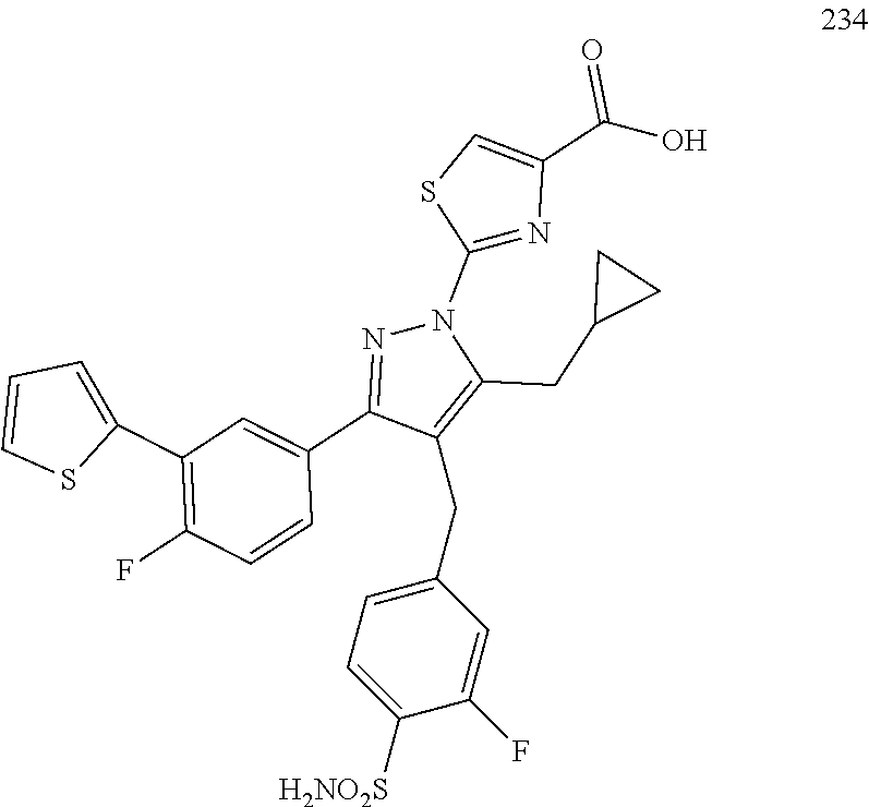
C1(CC2=CC=C([H2NO2S])C(F)=C2)=C(CC2CC2)N(C2=NC(C(O)=O)=CS2)N=C1C1=CC(C2=CC=CS2)=C(F)C=C1
